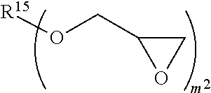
O(CC1OC1)[R15]
